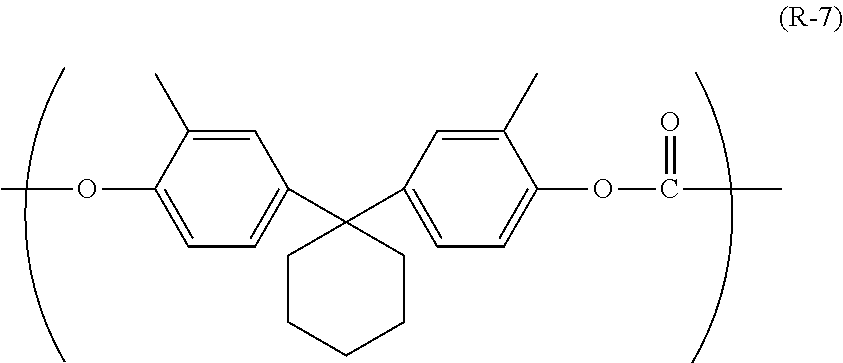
COC1=CC=C(C2(C3=CC=C(OC(C)=O)C(C)=C3)CCCCC2)C=C1C
